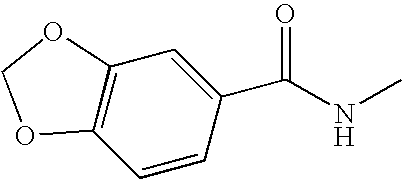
C1=CC(C(NC)=O)=CC2=C1OCO2
